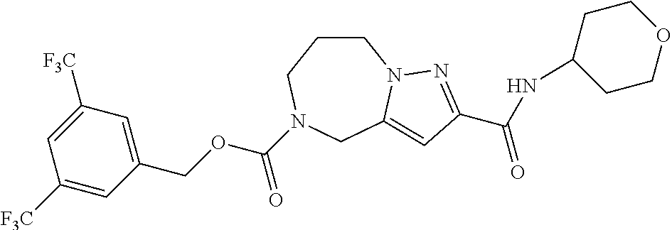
C1CCN(C(OCC2=CC([F3C])=CC([F3C])=C2)=O)CC2=CC(C(=O)NC3CCOCC3)=NN12
